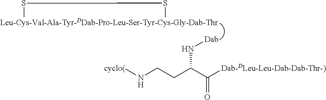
[Leu-Cys-Val-Ala-Tyr-DDab-Pro-Leu-Ser-Tyr-Cys-Gly-Dab-Thr]1SS1.[Dab]NC(CCN[cyclo(])C([Dab-DLeu-Leu-Dab-Dab-Thr-)])=O
